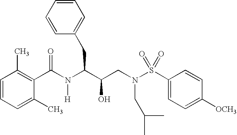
C1(C(N(C(C(CN(S(C2=CC=C([OCH3])C=C2)(=O)=O)CC(C)C)O)CC2=CC=CC=C2)[H])=O)=C(C)C=CC=C1C
